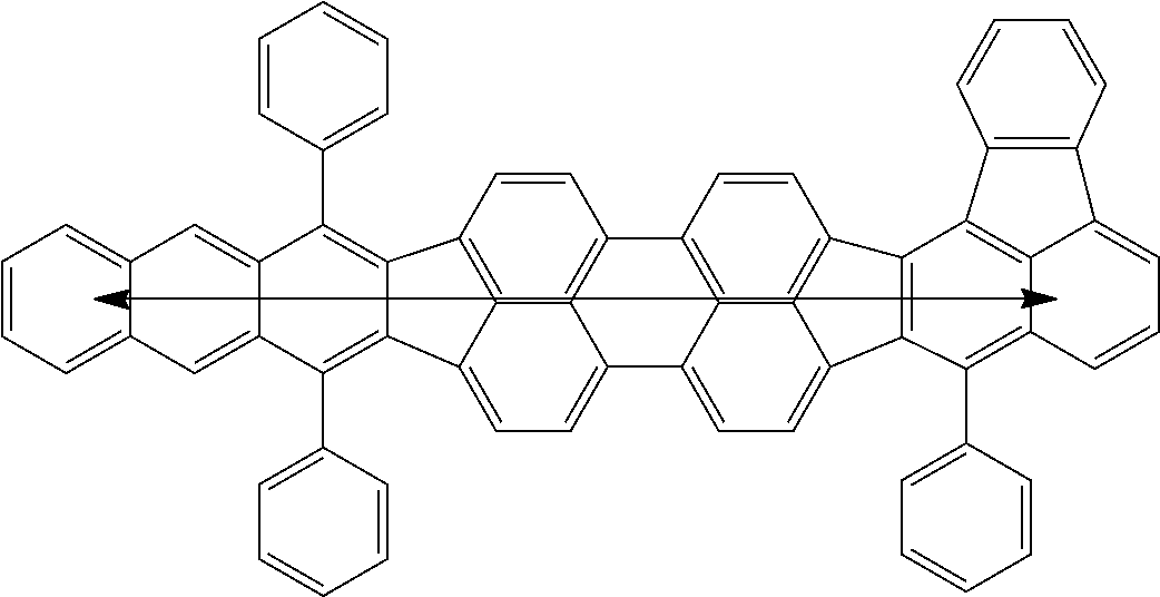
C1=CC(C2=C3C(=C(C4=CC=CC=C4)C4=CC5=CC=CC=C5C=C24)C2=CC=C4C5=C(C=CC3=C52)C2=C3C4=CC=C4C3=C(C=C2)C2=C4C(C3=CC=CC=C3)=C3C4=C2C2=C(C4=CC=C3)C=CC=C2)=CC=C1
